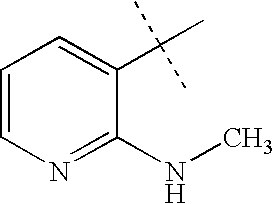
N1=C(NC)C(C(C)(C)C)=CC=C1
